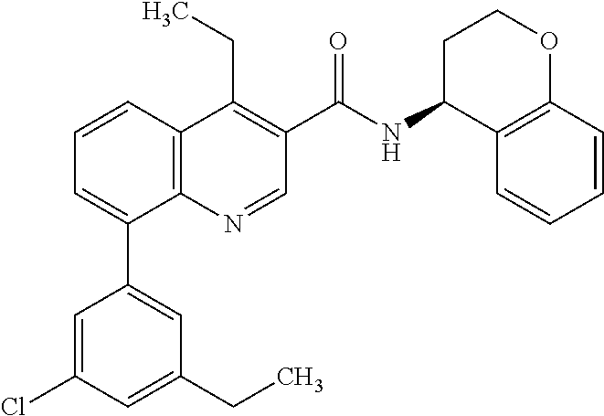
C1=CC2=C(C(C3=CC(CC)=CC(Cl)=C3)=C1)N=CC(C(NC1C3=C(OCC1)C=CC=C3)=O)=C2CC
